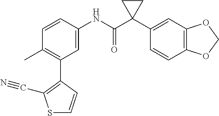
C1(C)=C(C2=C(C#N)SC=C2)C=C(NC(C2(C3=CC4=C(C=C3)OCO4)CC2)=O)C=C1
